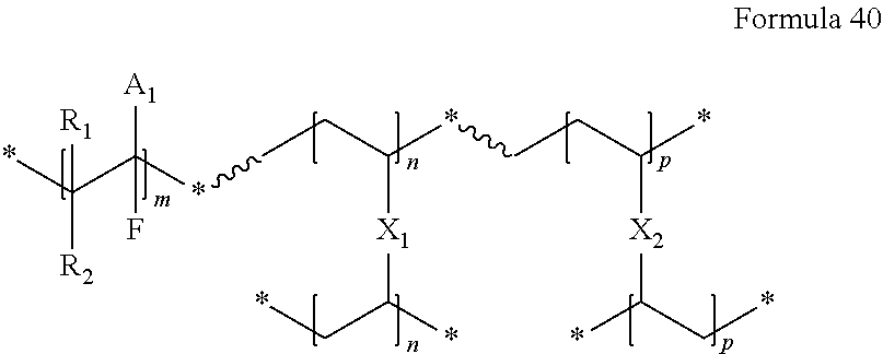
C(C(*CCC(*CCC(*)[X2]C(*)C*)[X1]C(C*)*)([A1])F)(*)([R2])[R1]
